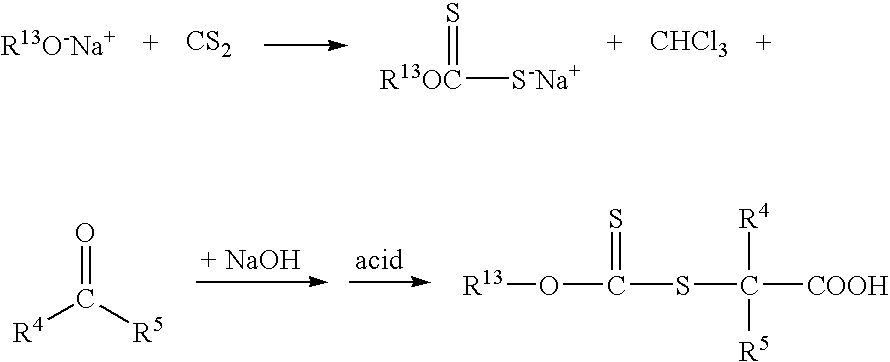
[CS2].[R13OC]([S-Na+])=S.[CHCl3].O(C(SC([COOH])([R4])[R5])=S)[R13].O=C([R4])[R5]
